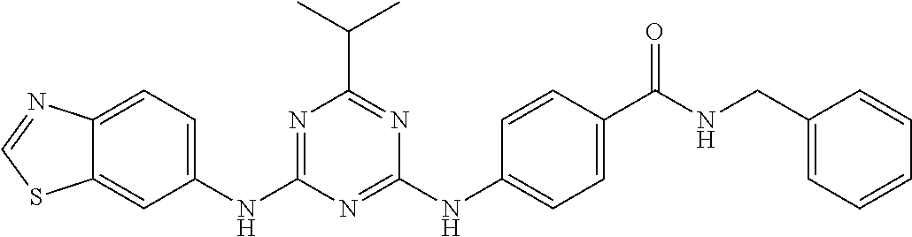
C12=CC(NC3=NC(C(C)C)=NC(NC4=CC=C(C(NCC5=CC=CC=C5)=O)C=C4)=N3)=CC=C1N=CS2
